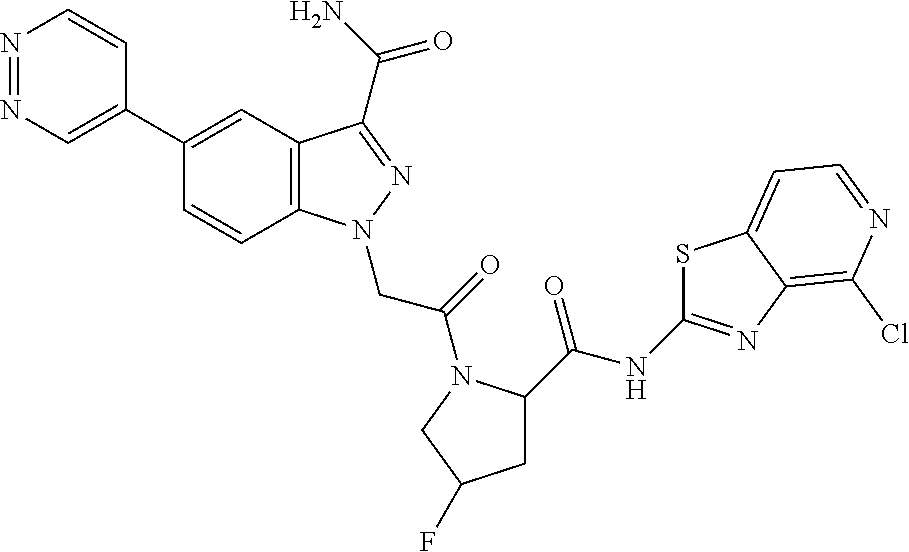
N1=NC=C(C2=CC3=C(C=C2)N(CC(=O)N2C(C(NC4=NC5=C(Cl)N=CC=C5S4)=O)CC(F)C2)N=C3C(N)=O)C=C1
